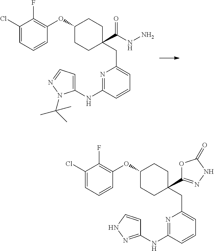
C1(OC2=C(F)C(Cl)=CC=C2)CCC(C2=NNC(=O)O2)(CC2=CC=CC(NC3=NNC=C3)=N2)CC1.C1(OC2=C(F)C(Cl)=CC=C2)CCC(C(NN)=O)(CC2=CC=CC(NC3=CC=NN3C(C)(C)C)=N2)CC1
